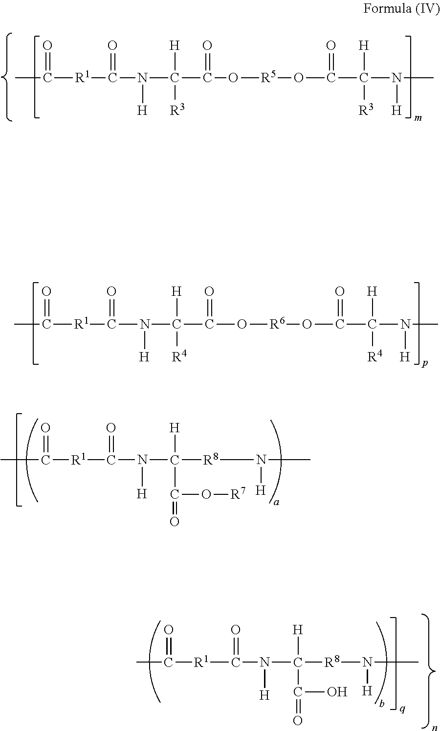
CC(=O)[R1]C(N(C([H])([R3])C(O[R5]OC(C(N([H])C)([H])[R3])=O)=O)[H])=O.C([R1]C(N(C(C(O[R6]OC(C(N(C)[H])([H])[R4])=O)=O)([H])[R4])[H])=O)(=O)C.CC(=O)[R1]C(N(C([H])(C(=O)O[R7])[R8]N(C)[H])[H])=O.C(=O)([R1]C(N(C([H])(C(O)=O)[R8]N([H])C)[H])=O)C
